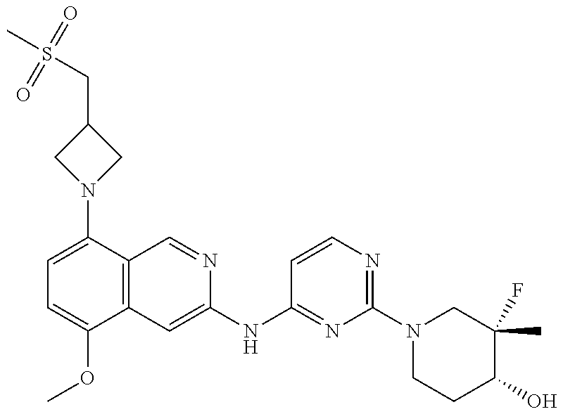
C1=C(N2CC(CS(C)(=O)=O)C2)C2=C(C(OC)=C1)C=C(NC1=NC(N3CCC(O)C(C)(F)C3)=NC=C1)N=C2
